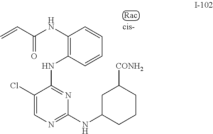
C1(Cl)=CN=C([N H]C2CCCC([CONH2])C2)N=C1NC1=C(NC(C=C)=O)C=CC=C1
